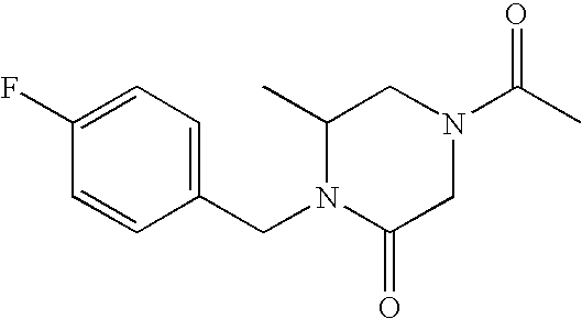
C1(C)N(CC2=CC=C(F)C=C2)C(=O)CN(C(C)=O)C1
